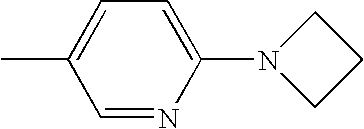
C1=C(C)C=NC(N2CCC2)=C1
